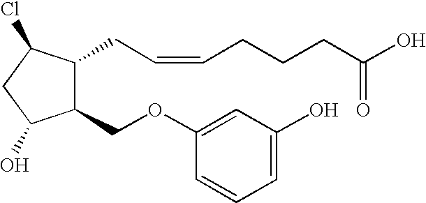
C1(OCC2C(CC=CCCCC(O)=O)C(Cl)CC2O)=CC(O)=CC=C1
